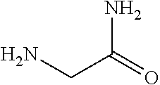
NCC(=O)N
